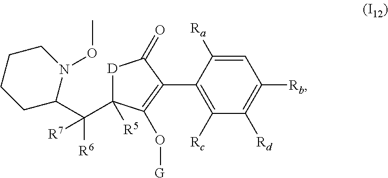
C1=C([Ra])C(C2=C(O[G])C(C([R6])([R7])C3N(OC)CCCC3)([R5])[D]C2=O)=C([Rc])C([Rd])=C1[Rb]
